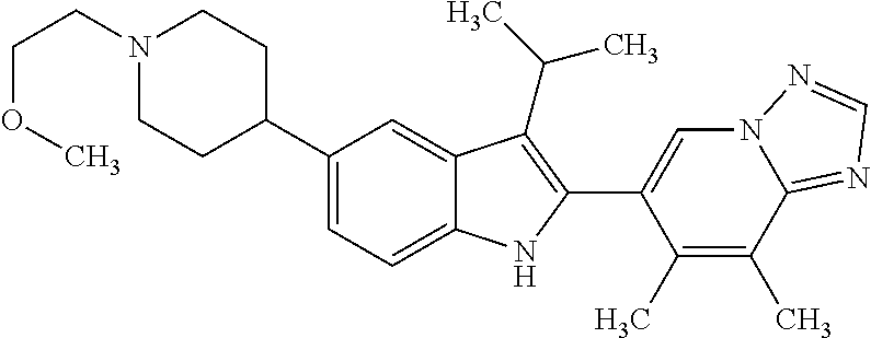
N1(CCOC)CCC(C2=CC=C3C(=C2)C(C(C)C)=C(C2=CN4C(=NC=N4)C(C)=C2C)N3)CC1
